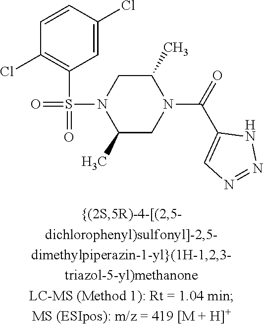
C1=C(Cl)C=CC(Cl)=C1S(=O)(=O)N1C(C)CN(C(=O)C2=CN=NN2)C(C)C1
